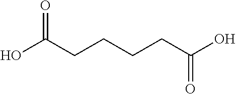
OC(CCCCC(O)=O)=O
